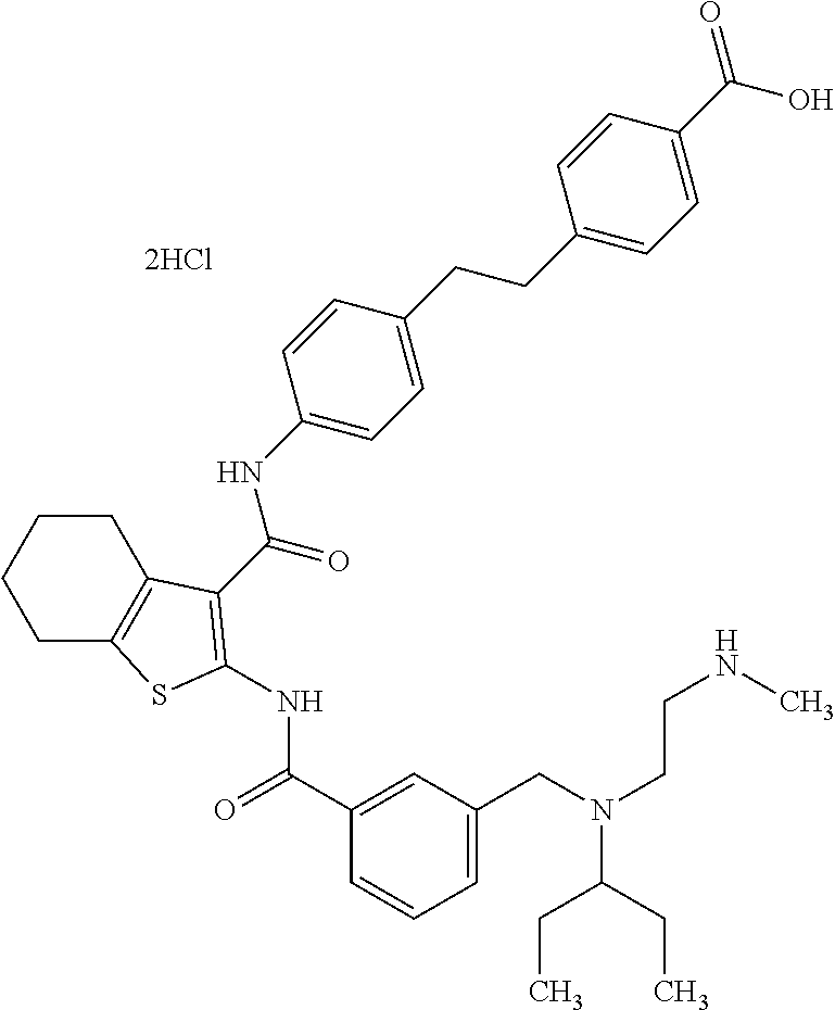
C1(C(=O)NC2=C(C(=O)NC3=CC=C(CCC4=CC=C(C(=O)O)C=C4)C=C3)C3=C(CCCC3)S2)=CC(CN(CCNC)C(CC)CC)=CC=C1.[2HCl]
